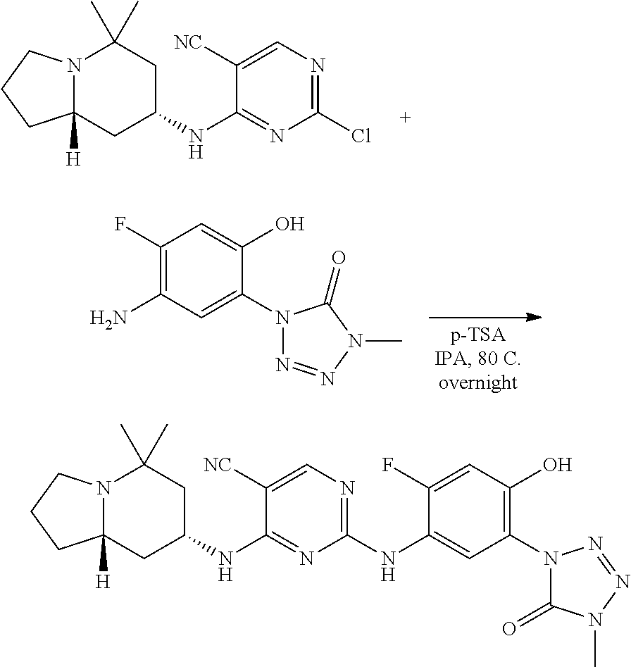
C1(N2C(=O)N(C)N=N2)=C(O)C=C(F)C(NC2=NC=C([NC])C(NC3CC4([H])N(C(C)(C)C3)CCC4)=N2)=C1.N12C([H])(CC(NC3=NC(Cl)=NC=C3[NC])CC1(C)C)CCC2.C1(F)=C(N)C=C(N2N=NN(C)C2=O)C(O)=C1
